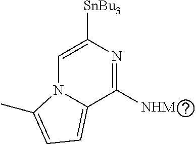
C1=C([SnBu3])N=C([NHM])C2=CC=C(C)N12
